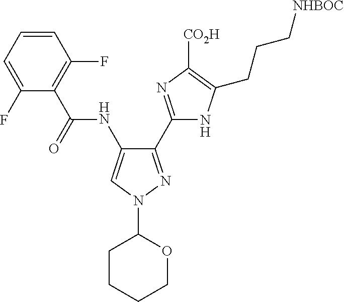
C1=CC=C(F)C(C(NC2=CN(C3CCCCO3)N=C2C2=NC([CO2H])=C(CCC[NHBOC])N2)=O)=C1F
